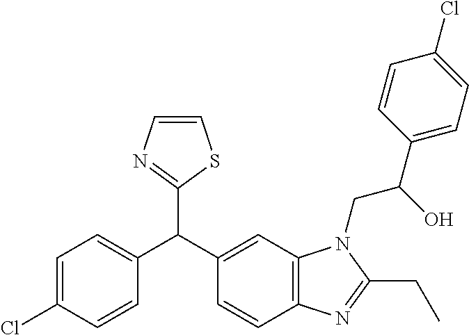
C1=C(Cl)C=CC(C(C2=CC3=C(C=C2)N=C(CC)N3CC(C2=CC=C(Cl)C=C2)O)C2=NC=CS2)=C1
